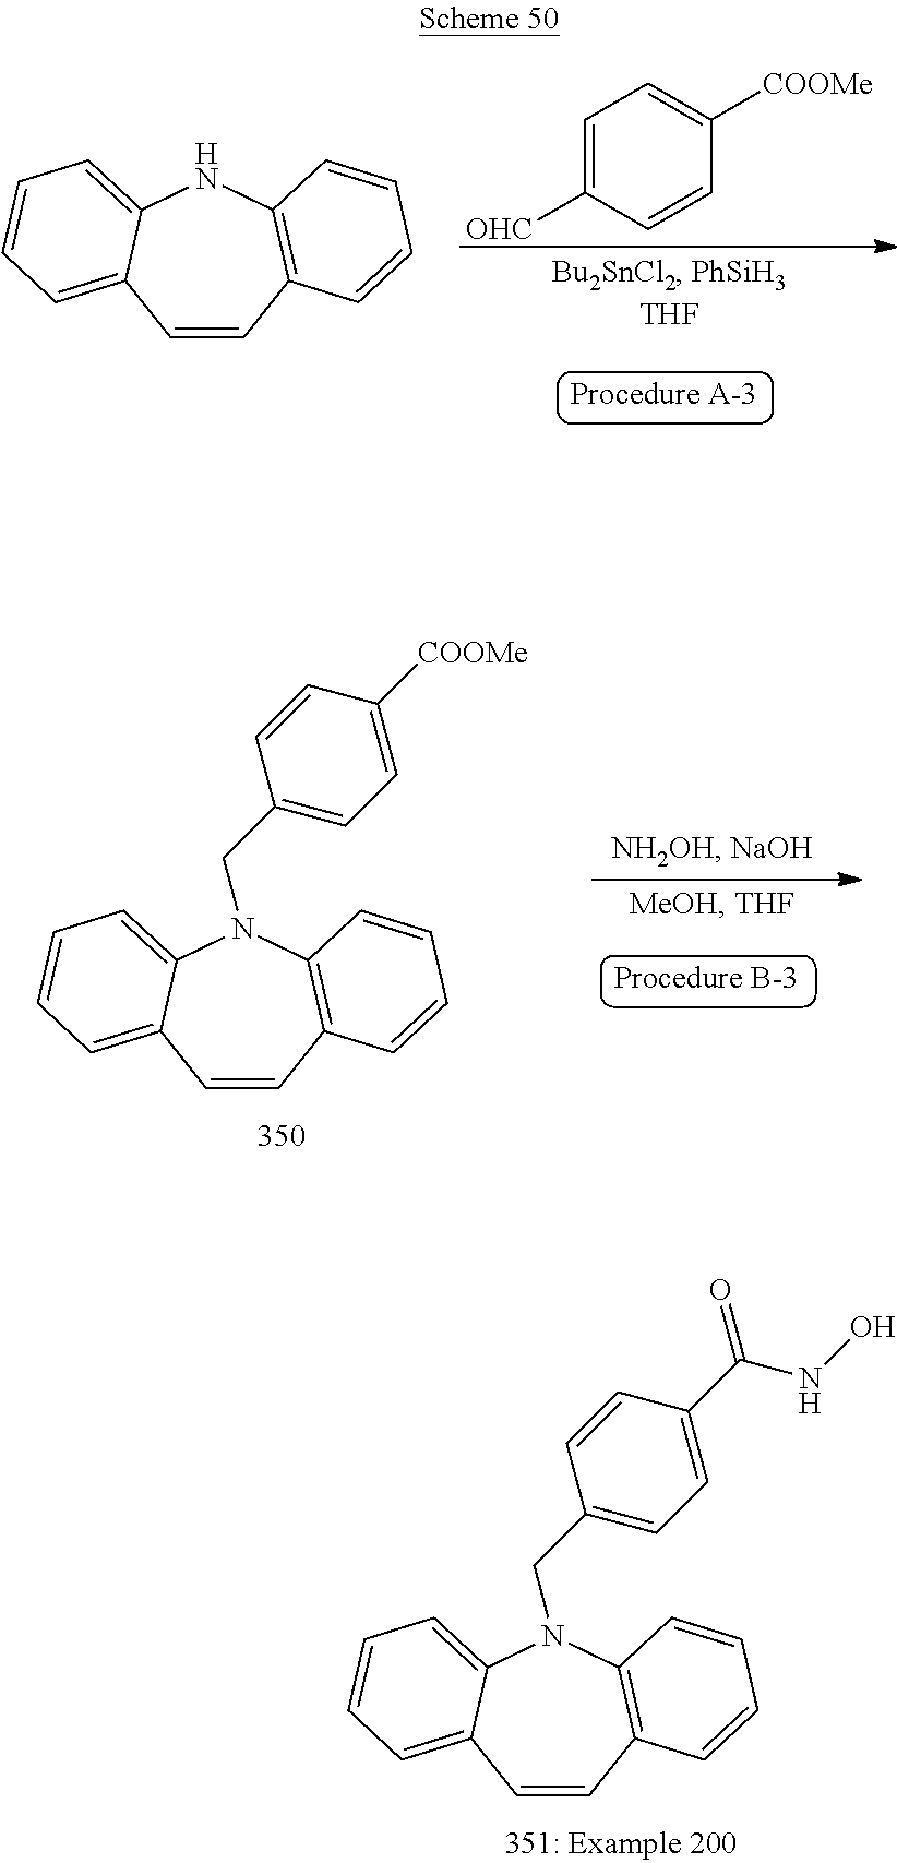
C1=C([OHC])C=CC([COOMe])=C1.C1=CC2=C(NC3=CC=CC=C13)C=CC=C2.C1=CC2=C(N(CC3=CC=C(C(NO)=O)C=C3)C3=CC=CC=C13)C=CC=C2.C1=CC2=C(N(CC3=CC=C([COOMe])C=C3)C3=CC=CC=C13)C=CC=C2
